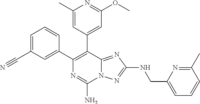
C1(C2=C(C3=CC(C#N)=CC=C3)N=C(N)N3C2=NC(NCC2=CC=CC(C)=N2)=N3)=CC(OC)=NC(C)=C1
